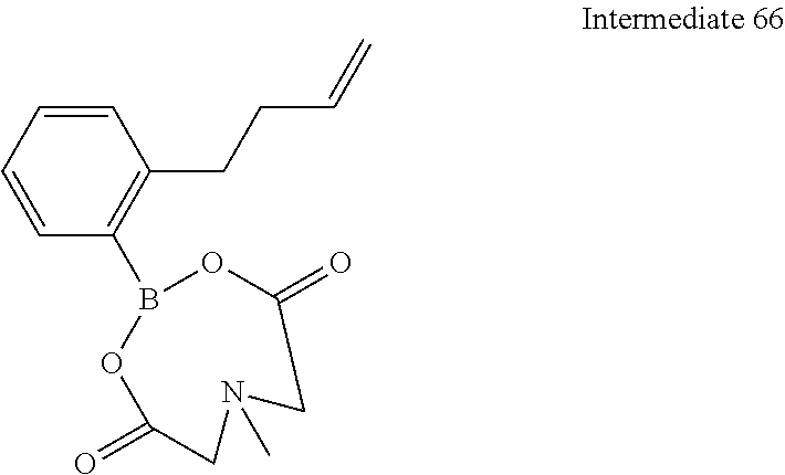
C1=CC(B2OC(=O)CN(C)CC(=O)O2)=C(CCC=C)C=C1
